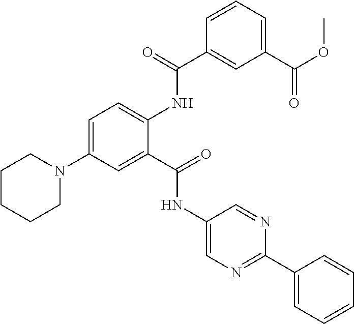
C1=C(N2CCCCC2)C=C(C(=O)NC2=CN=C(C3=CC=CC=C3)N=C2)C(NC(C2=CC(C(OC)=O)=CC=C2)=O)=C1
